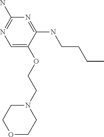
C1=C(OCCN2CCOCC2)C(NCCCC)=NC(N)=N1
